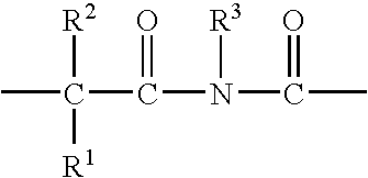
CC(C(N(C(C)=O)[R3])=O)([R1])[R2]
